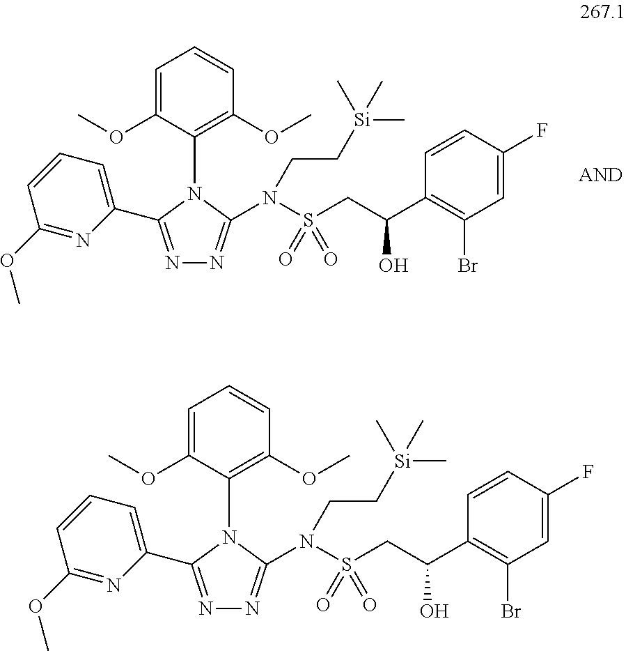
N1=C(C2=CC=CC(OC)=N2)N(C2=C(OC)C=CC=C2OC)C(N(S(CC(C2=C(Br)C=C(F)C=C2)O)(=O)=O)CC[Si](C)(C)C)=N1.N1=C(C2=CC=CC(OC)=N2)N(C2=C(OC)C=CC=C2OC)C(N(S(CC(C2=C(Br)C=C(F)C=C2)O)(=O)=O)CC[Si](C)(C)C)=N1
